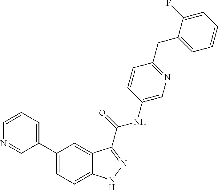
C1=CN=CC(C2=CC=C3C(=C2)C(C(NC2=CN=C(CC4=CC=CC=C4F)C=C2)=O)=NN3)=C1
